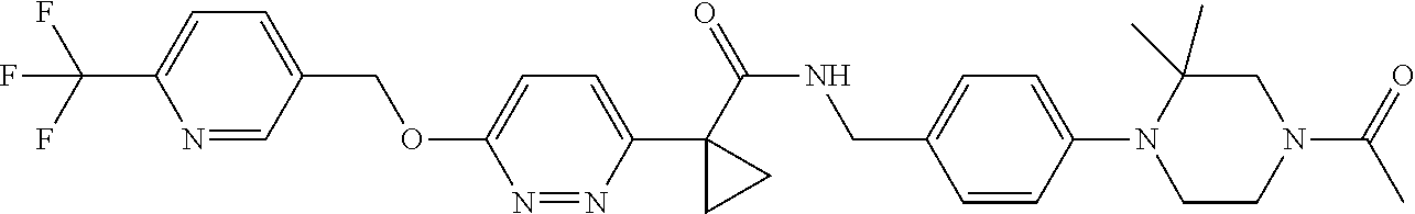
C1(C(=O)NCC2=CC=C(N3CCN(C(=O)C)CC3(C)C)C=C2)(C2=CC=C(OCC3=CC=C(C(F)(F)F)N=C3)N=N2)CC1
